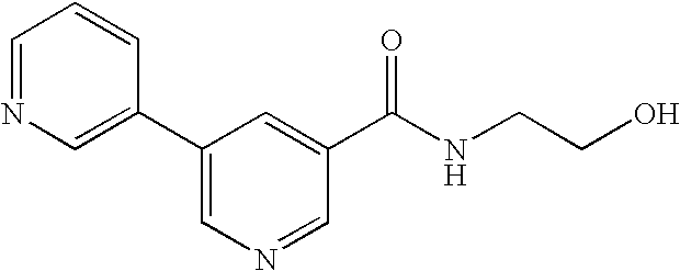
C1=NC=C(C2=CN=CC(C(NCCO)=O)=C2)C=C1
